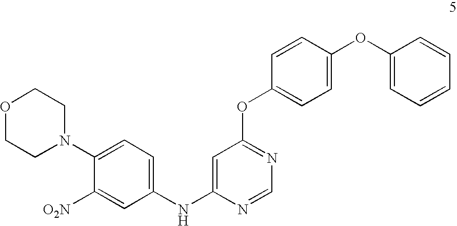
O1CCN(C2=CC=C(NC3=CC(OC4=CC=C(OC5=CC=CC=C5)C=C4)=NC=N3)C=C2[O2N])CC1
